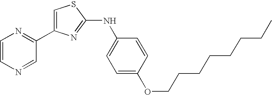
C1=C(C2=NC=CN=C2)N=C(NC2=CC=C(OCCCCCCCC)C=C2)S1
